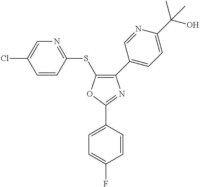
C1=C(F)C=CC(C2=NC(C3=CC=C(C(O)(C)C)N=C3)=C(SC3=NC=C(Cl)C=C3)O2)=C1
